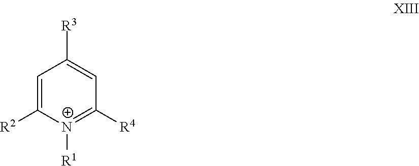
[R3]C1=CC([R4])=[N+]([R1])C([R2])=C1
